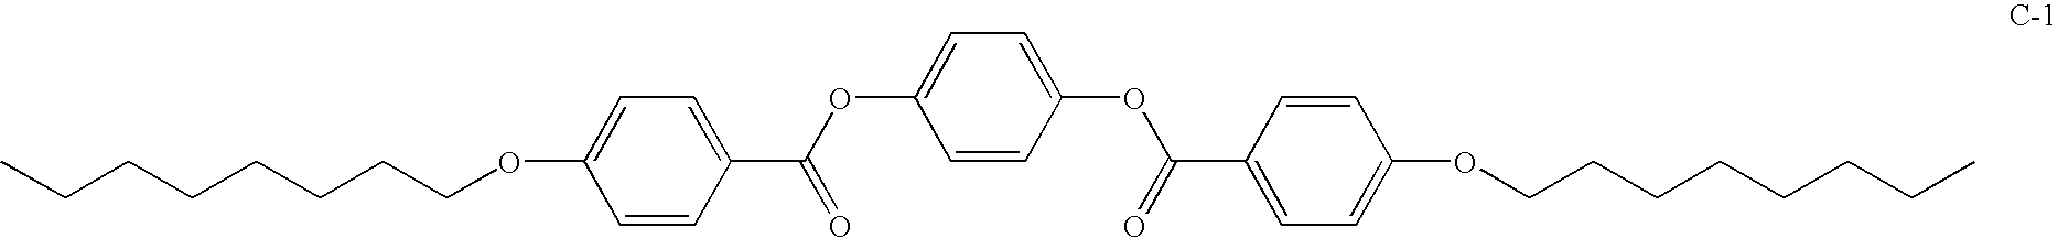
C1=CC(C(OC2=CC=C(OC(=O)C3=CC=C(OCCCCCCCC)C=C3)C=C2)=O)=CC=C1OCCCCCCCC
